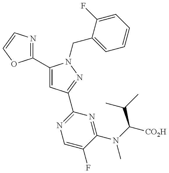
C1(C2=CC(C3=NC=C(F)C(N(C(C(C)C)[CO2H])C)=N3)=NN2CC2=CC=CC=C2F)=NC=CO1
